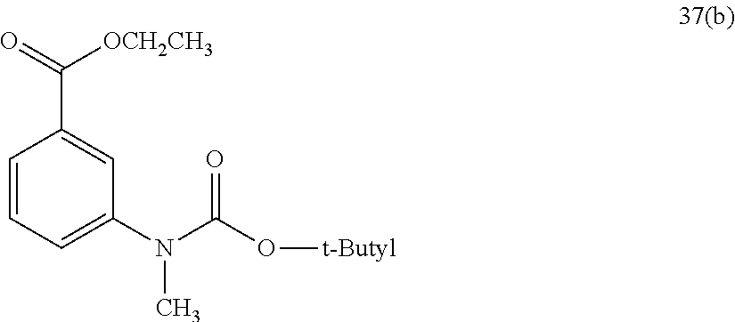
C1=CC=C(N(C(O[t-Butyl])=O)C)C=C1C(=O)[OCH2CH3]
